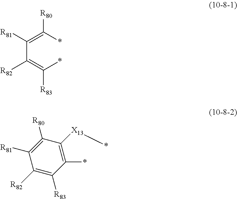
C(C(=C(*)[R83])[R82])(=C(*)[R80])[R81].C1([R81])=C([R80])C([X13]*)=C(*)C([R83])=C1[R82]
